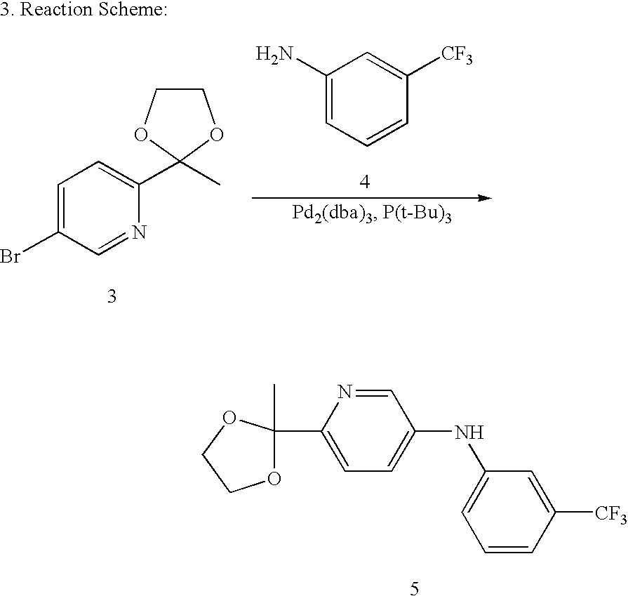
O1C(C)(C2=CC=C(NC3=CC=CC([CF3])=C3)C=N2)OCC1.C1=C(Br)C=NC(C2(C)OCCO2)=C1.C1(N)=CC=CC([CF3])=C1
